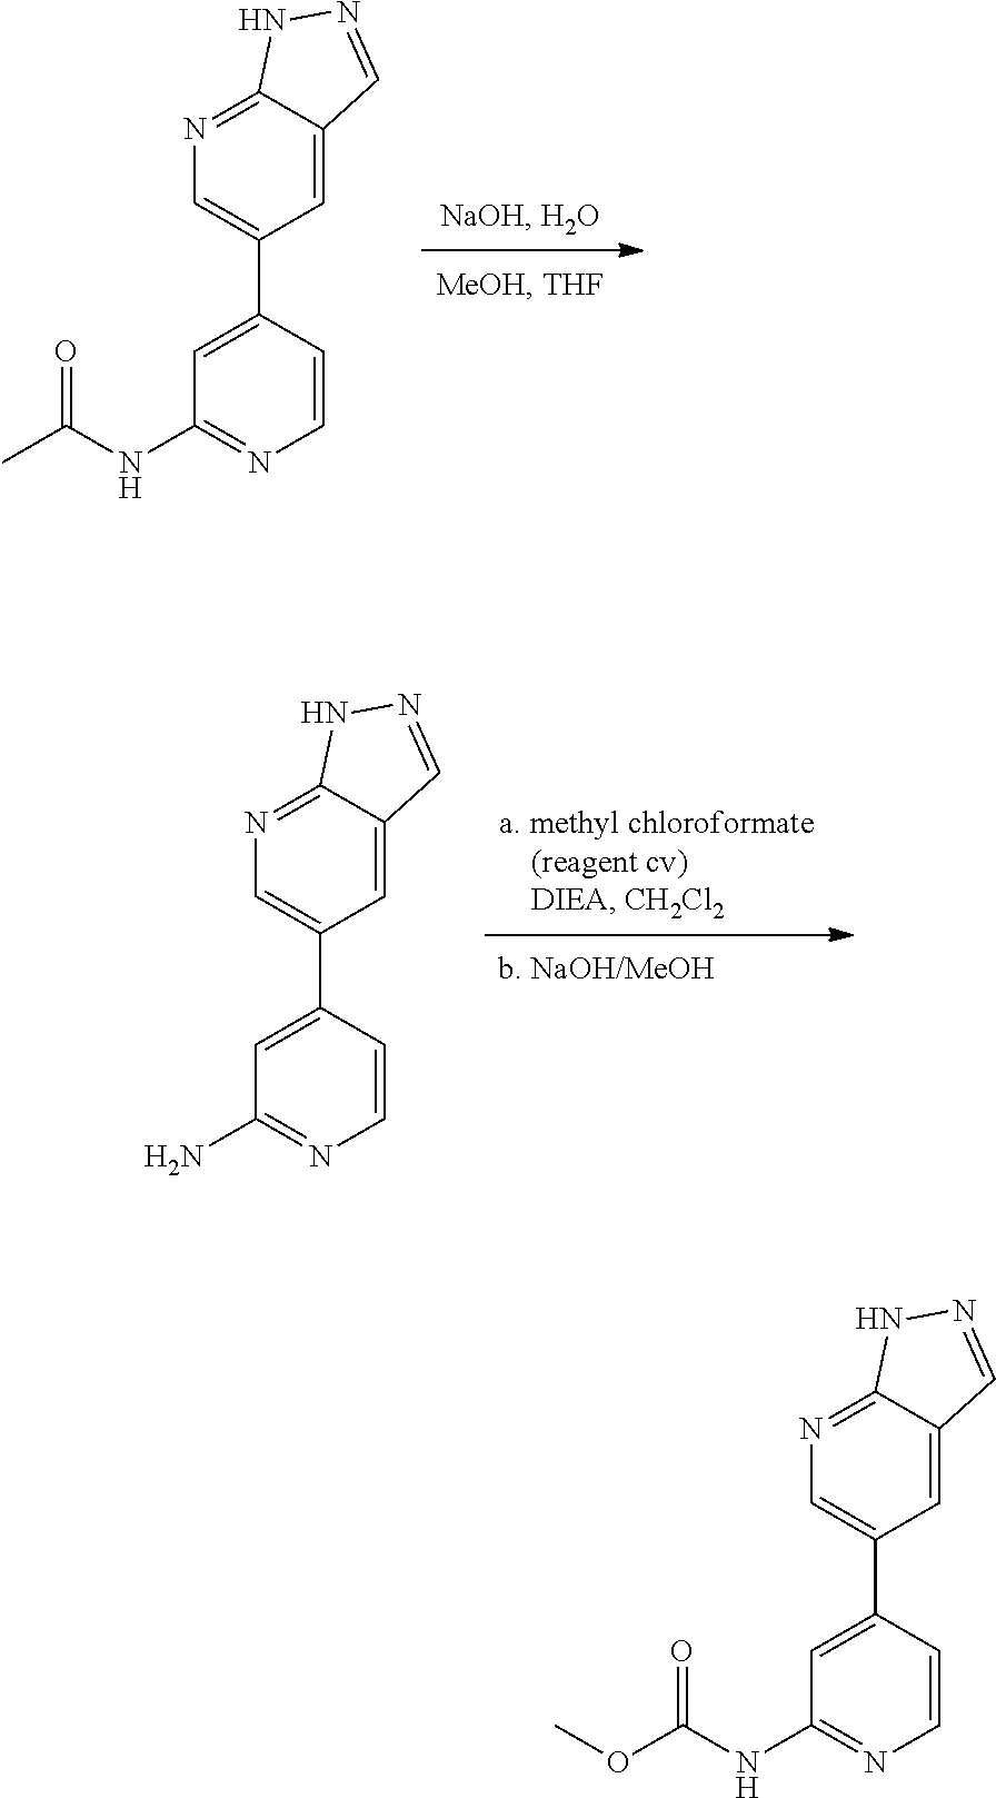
C1(NC(=O)C)=NC=CC(C2=CN=C3C(=C2)C=NN3)=C1.C1(N)=NC=CC(C2=CN=C3C(=C2)C=NN3)=C1.C1(NC(=O)OC)=NC=CC(C2=CN=C3C(=C2)C=NN3)=C1
